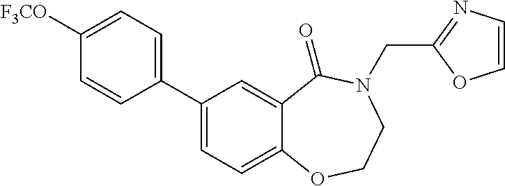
C1([F3CO])=CC=C(C2=CC=C3C(=C2)C(=O)N(CC2=NC=CO2)CCO3)C=C1
